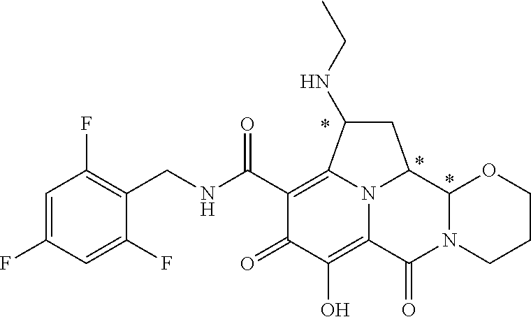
C1(C(=O)NCC2=C(F)C=C(F)C=C2F)=C2C(NCC)CC3C4N(C(=O)C(=C(O)C1=O)N23)CCCO4
